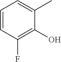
C1=CC(F)=C(O)C(C)=C1
